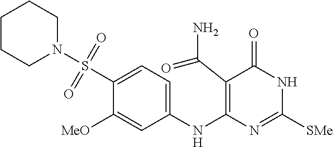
C1(S(=O)(=O)N2CCCCC2)=CC=C(NC2=C(C(N)=O)C(=O)NC([SMe])=N2)C=C1[MeO]
